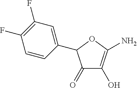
C1(=O)C(O)=C(N)OC1C1=CC(F)=C(F)C=C1
